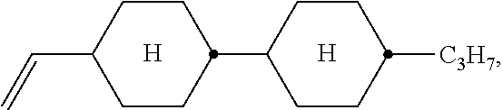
[H].C1CC(C2CCC([C3H7])CC2)CCC1C=C.[H]
